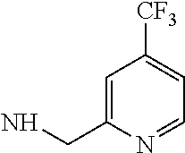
C1=C(CN)N=CC=C1[CF3]
